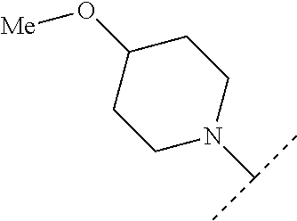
C1(O[Me])CCN(C(C)C)CC1
